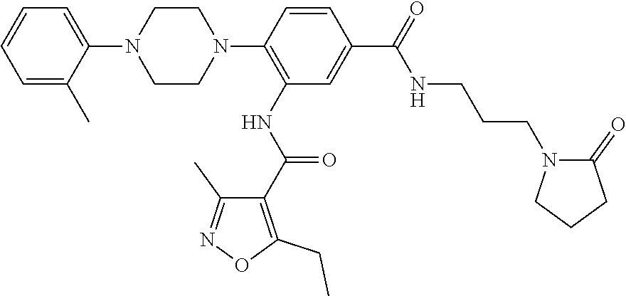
C1=C(N2CCN(C3=C(NC(C4=C(CC)ON=C4C)=O)C=C(C(NCCCN4C(=O)CCC4)=O)C=C3)CC2)C(C)=CC=C1
